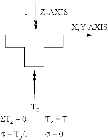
C1CCCCCCC1.[T]
